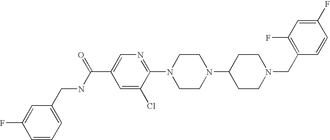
C1(F)=CC(F)=C(CN2CCC(N3CCN(C4=NC=C(C(NCC5=CC=CC(F)=C5)=O)C=C4Cl)CC3)CC2)C=C1
